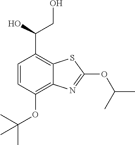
C1=CC(OC(C)(C)C)=C2C(=C1C(O)CO)SC(OC(C)C)=N2
